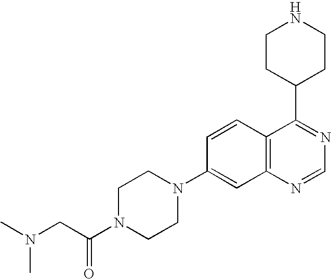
CN(CC(N1CCN(C2=CC3=C(C=C2)C(C2CCNCC2)=NC=N3)CC1)=O)C
